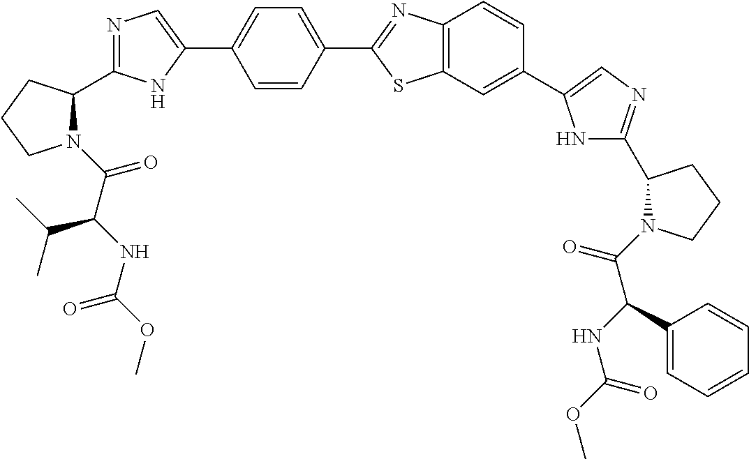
C(=O)(C(NC(OC)=O)C(C)C)N1C(C2=NC=C(C3=CC=C(C4=NC5=C(S4)C=C(C4=CN=C(C6N(C(C(NC(=O)OC)C7=CC=CC=C7)=O)CCC6)N4)C=C5)C=C3)N2)CCC1
